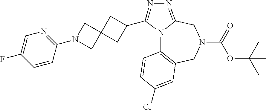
N12C3=C(CN(C(=O)OC(C)(C)C)CC1=NN=C2C1CC2(CN(C4=NC=C(F)C=C4)C2)C1)C=C(Cl)C=C3
